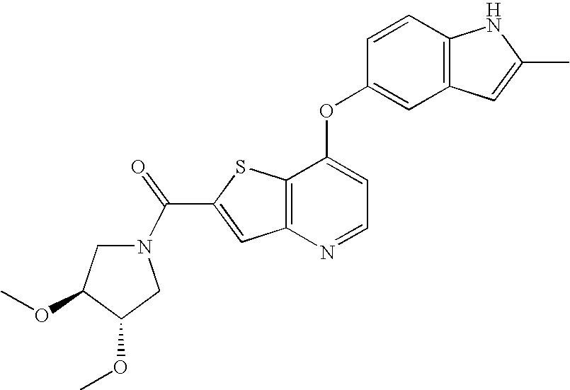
C12=C(C(OC3=CC4=C(C=C3)NC(C)=C4)=CC=N1)SC(C(=O)N1CC(OC)C(OC)C1)=C2
